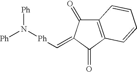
C12=C(C(=O)C(=C[Ph]N([Ph])[Ph])C1=O)C=CC=C2
